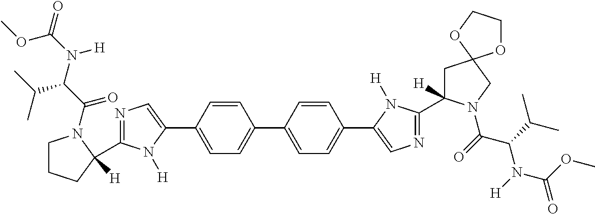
C1=C(C2=CN=C(C3([H])CCCN3C(=O)C(C(C)C)N([H])C(OC)=O)N2[H])C=CC(C2=CC=C(C3=CN=C(C4([H])CC5(CN4C(=O)C(C(C)C)N(C(OC)=O)[H])OCCO5)N3[H])C=C2)=C1
